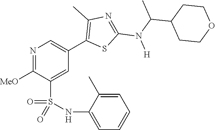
N1=C([MeO])C(S(NC2=CC=CC=C2C)(=O)=O)=CC(C2=C(C)N=C(N(C(C)C3CCOCC3)[H])S2)=C1
